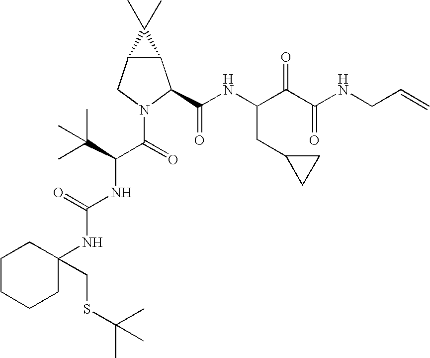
C12C(CN(C(=O)C(C(C)(C)C)NC(NC3(CSC(C)(C)C)CCCCC3)=O)C1C(NC(C(C(NCC=C)=O)=O)CC1CC1)=O)C2(C)C
